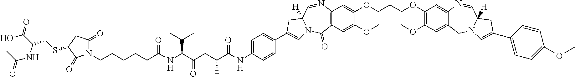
C12=C(C=C(OC)C(OCCCOC3=C(OC)C=C4C(=C3)N=CC3([H])N(C4)C=C(C4=CC=C(OC)C=C4)C3)=C1)C(=O)N1C([H])(C=N2)CC(C2=CC=C(NC(C(CC(C(NC(CCCCCN3C(=O)CC(SCC(C(=O)O)NC(=O)C)C3=O)=O)C(C)C)=O)C)=O)C=C2)=C1
